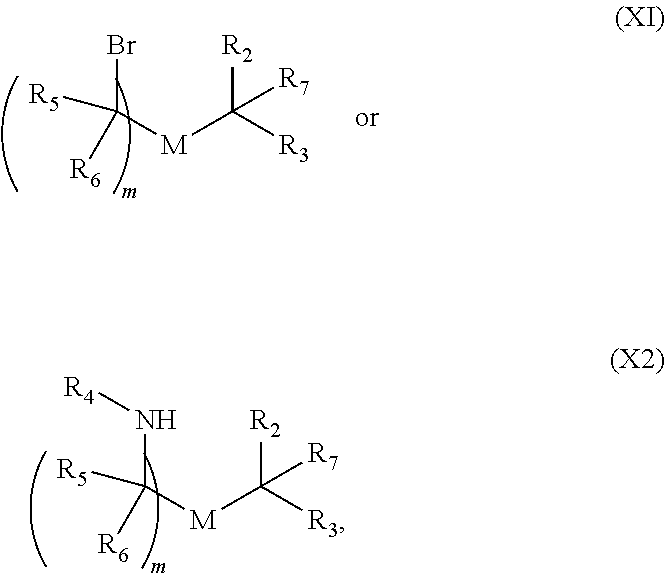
BrC([M]C([R3])([R2])[R7])([R6])[R5].N(C([M]C([R3])([R2])[R7])([R6])[R5])[R4]
